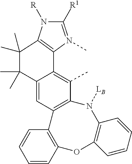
CC1=C2C(=CC3=C1N([LB])C1=C(OC4=C3C=CC=C4)C=CC=C1)C(C)(C)C(C)(C)C1=C2N(C)=C([R1])N1[R]
